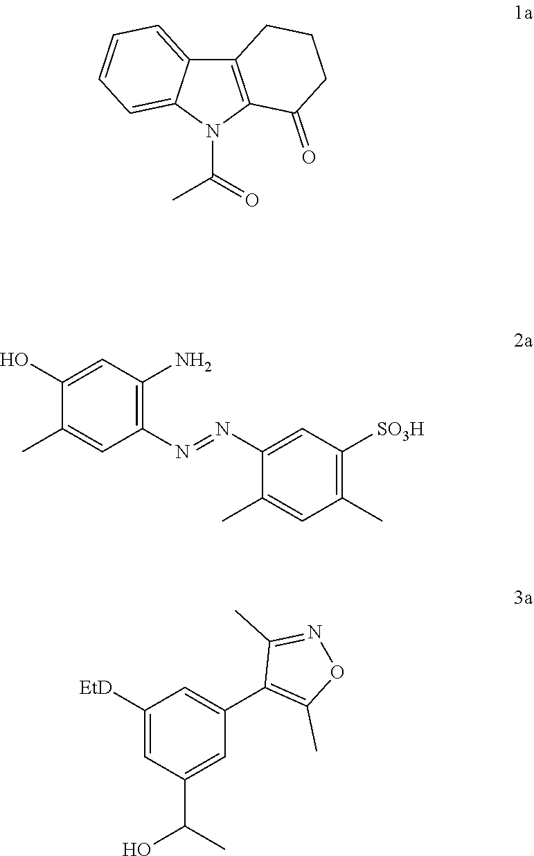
C(N1C2=C(C3=CC=CC=C13)CCCC2=O)(C)=O.C1(O)=CC(N)=C(N=NC2=CC([SO3H])=C(C)C=C2C)C=C1C.C1([EtD])=CC(C(C)O)=CC(C2=C(C)ON=C2C)=C1
